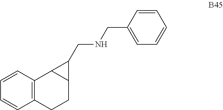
C1(CNCC2C3C4=C(C=CC=C4)CCC32)=CC=CC=C1
